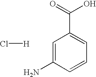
C1=C(N)C=CC=C1C(=O)O.Cl[H]
